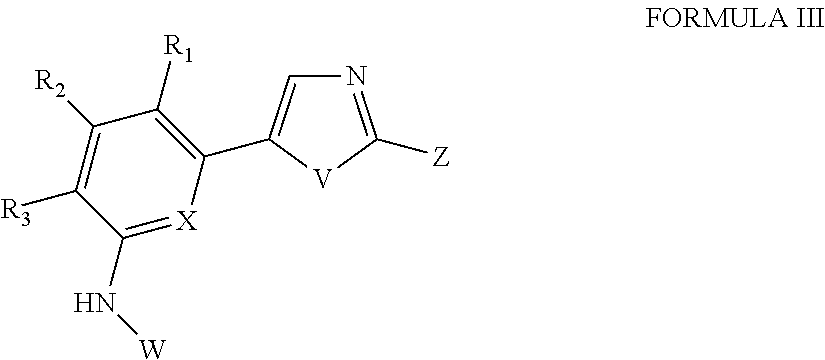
N1=C([Z])[V]C(C2=C([R1])C([R2])=C([R3])C(N[W])=[X]2)=C1
